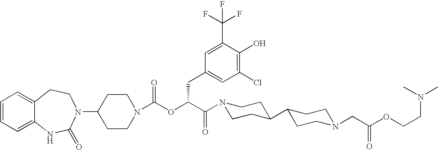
C1(N2C(=O)NC3=CC=CC=C3CC2)CCN(C(OC(C(=O)N2CCC(C3CCN(CC(OCCN(C)C)=O)CC3)CC2)CC2=CC(Cl)=C(O)C(C(F)(F)F)=C2)=O)CC1
